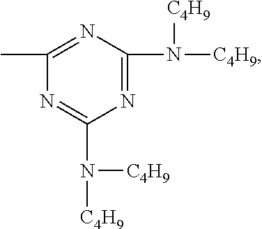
C1(C)=NC(N([C4H9])[C4H9])=NC(N([C4H9])[C4H9])=N1
